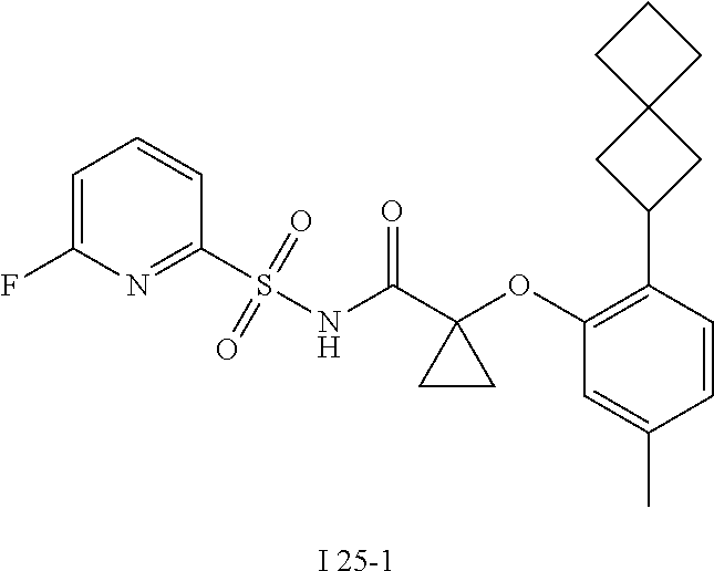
[I 25-1].C1(OC2(C(=O)NS(C3=NC(F)=CC=C3)(=O)=O)CC2)=C(C2CC3(C2)CCC3)C=CC(C)=C1
